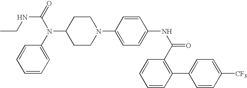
C1=CC(C2=C(C(NC3=CC=C(N4CCC(N(C5=CC=CC=C5)C(NCC)=O)CC4)C=C3)=O)C=CC=C2)=CC=C1[CF3]
